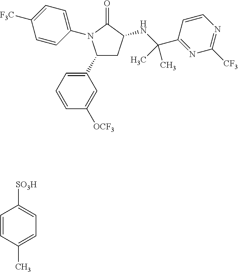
C1=CC(C(NC2CC(C3=CC=CC([OCF3])=C3)N(C3=CC=C([F3C])C=C3)C2=O)(C)C)=NC([CF3])=N1.C1=CC(C)=CC=C1[SO3H]
